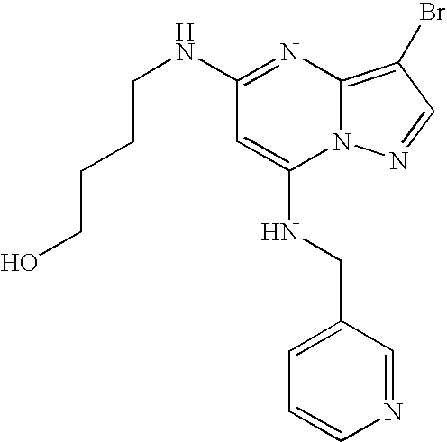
C1(NCCCCO)=NC2=C(Br)C=NN2C(NCC2=CC=CN=C2)=C1
